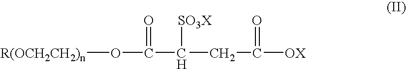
[R(OCH2CH2)n]OC(C(CC([OX])=O)[SO3X])=O
